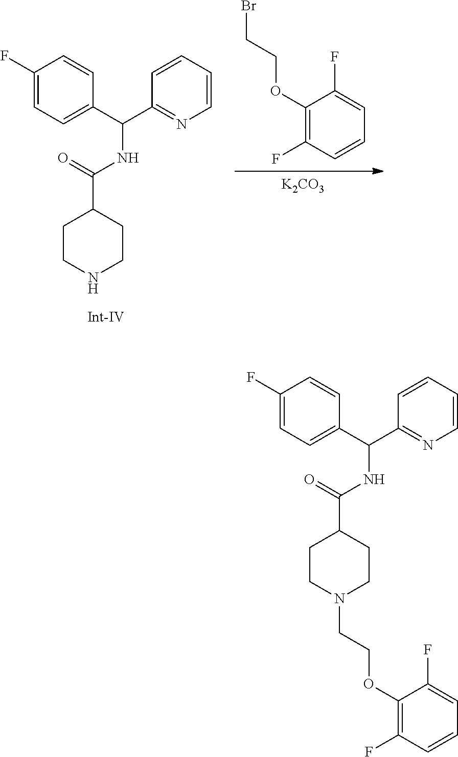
[K2CO3].C1(OCCBr)=C(F)C=CC=C1F.C1CNCCC1C(NC(C1=CC=C(F)C=C1)C1=NC=CC=C1)=O.C1CN(CCOC2=C(F)C=CC=C2F)CCC1C(NC(C1=CC=C(F)C=C1)C1=NC=CC=C1)=O
